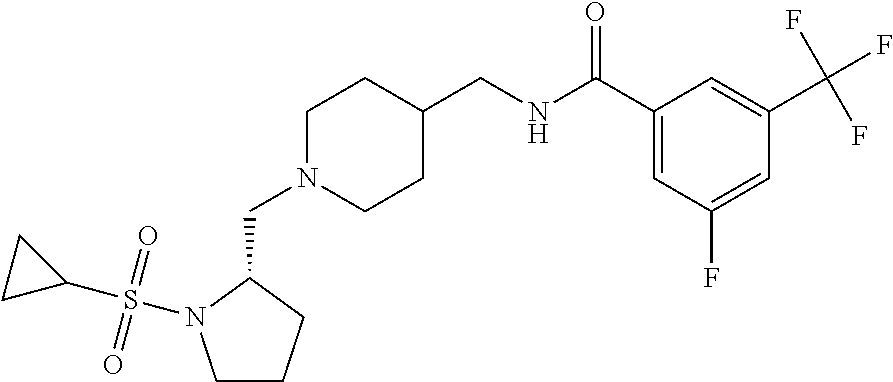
C1CCC(CN2CCC(CNC(C3=CC(F)=CC(C(F)(F)F)=C3)=O)CC2)N1S(C1CC1)(=O)=O
